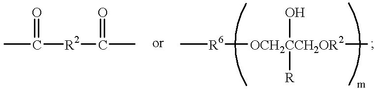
CC([R2]C(C)=O)=O.[OCH2CCH2OR2](O)([R])([R6]C)C
